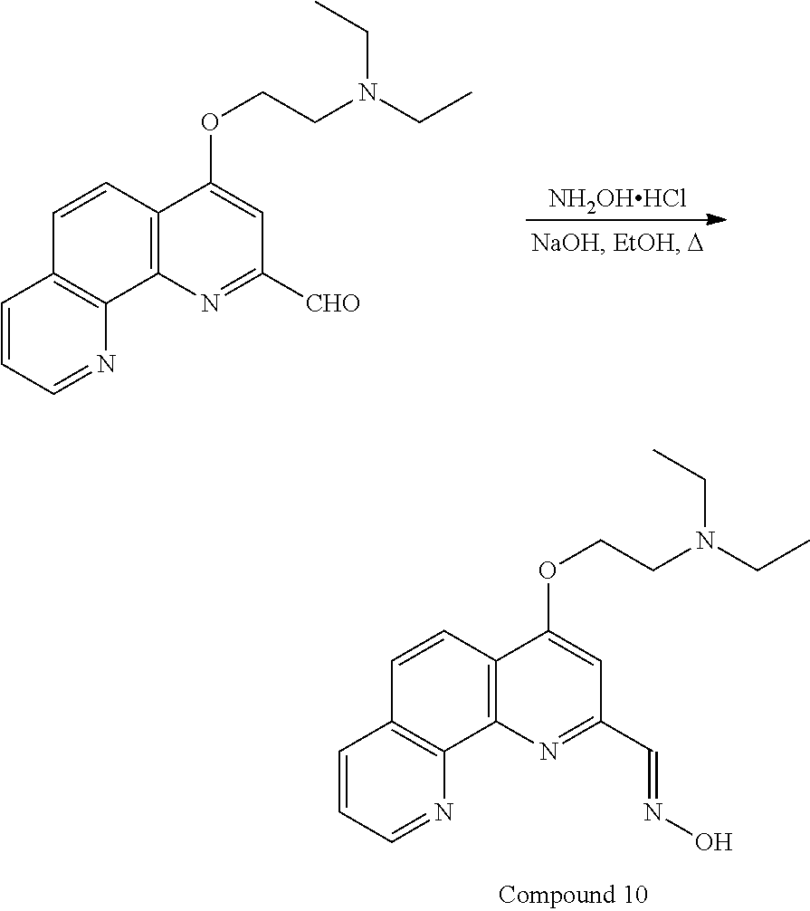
[NH2OHHCl].C1=CC=NC2=C1C=CC1=C2N=C([CHO])C=C1OCCN(CC)CC.C1=CC=NC2=C1C=CC1=C2N=C(C=NO)C=C1OCCN(CC)CC
